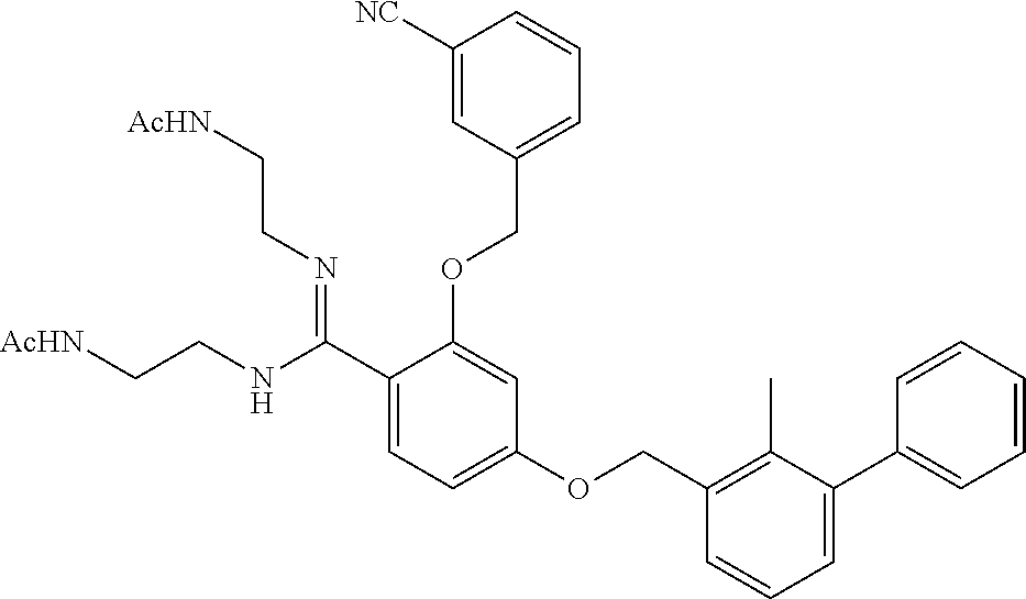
C1=CC=CC=C1C1=CC=CC(COC2=CC=C(C(=NCC[AcHN])NCC[AcHN])C(OCC3=CC=CC([NC])=C3)=C2)=C1C
